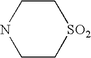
C1C[SO2]CCN1
